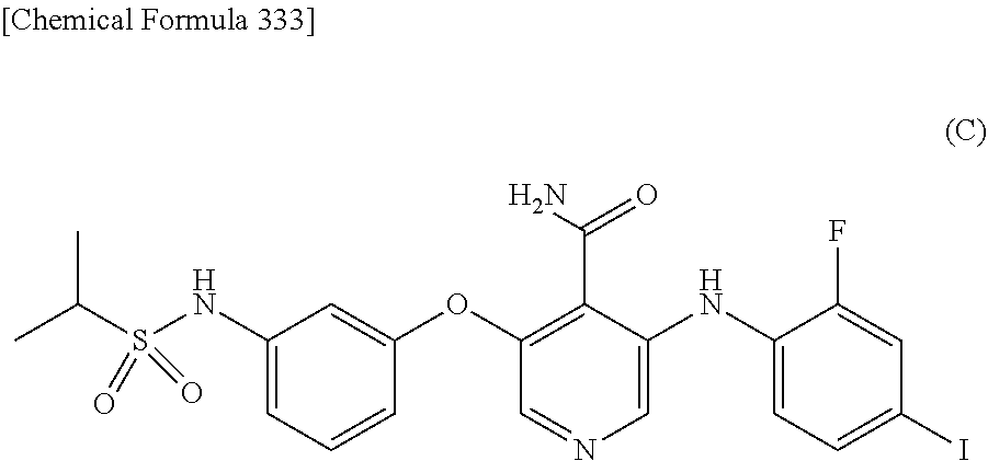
C1(NC2=CN=CC(OC3=CC(NS(C(C)C)(=O)=O)=CC=C3)=C2C(N)=O)=CC=C(I)C=C1F
